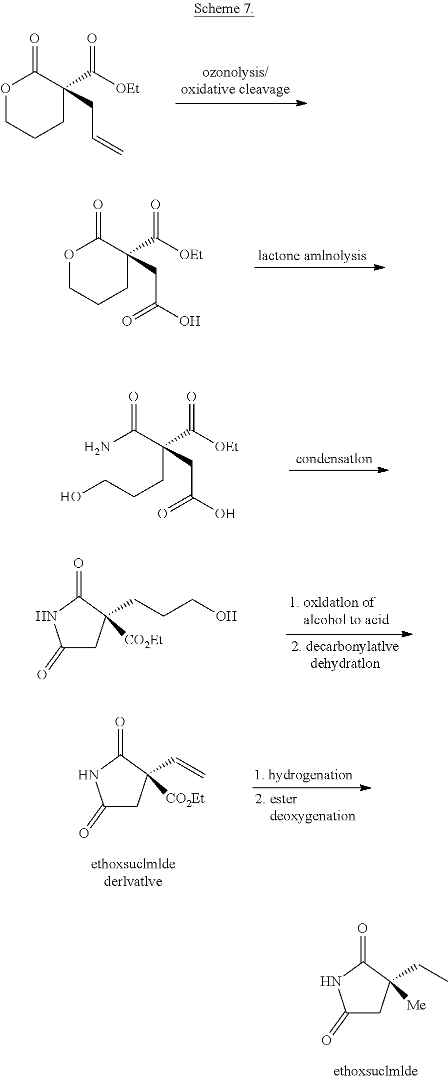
O1CCCC(C([OEt])=O)(CC=C)C1=O.O1CCCC(C([OEt])=O)(CC(O)=O)C1=O.NC(C(CCCO)(C([OEt])=O)CC(O)=O)=O.C1(=O)CC([CO2Et])(CCCO)C(=O)N1.C1(=O)CC([CO2Et])(C=C)C(=O)N1.C1(=O)CC([Me])(CC)C(=O)N1
